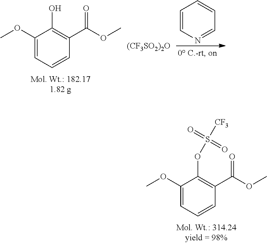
C1(OC)=CC=CC(C(OC)=O)=C1O.C1=CN=CC=C1.[(CF3SO2)2O].C1(OC)=CC=CC(C(OC)=O)=C1OS([CF3])(=O)=O
